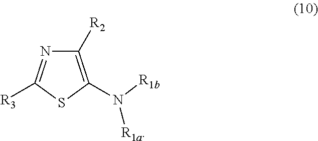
C1([R2])=C(N([R1a])[R1b])SC([R3])=N1
